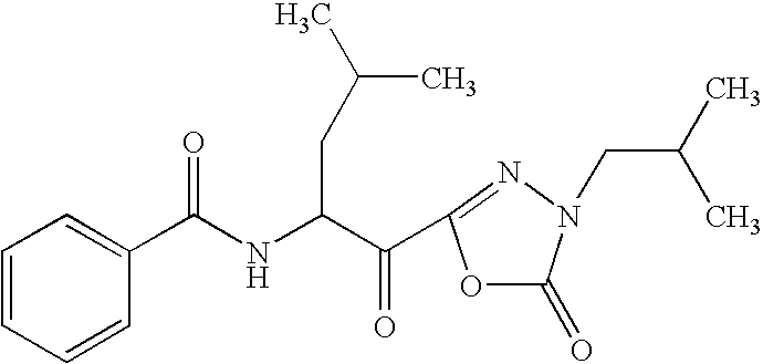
C1(C(NC(C(=O)C2=NN(CC(C)C)C(=O)O2)CC(C)C)=O)=CC=CC=C1
